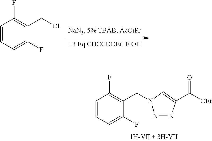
C1=CC=C(F)C(CCl)=C1F.C1=CC=C(F)C(CN2N=NC(C([OEt])=O)=C2)=C1F
